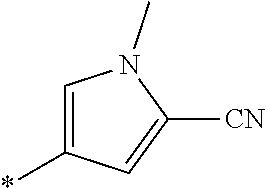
*C1=CN(C)C([CN])=C1
